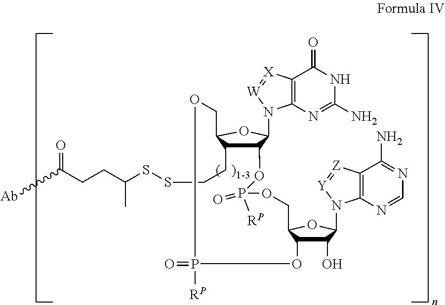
C12C(CCSSC(CCC(=O)[Ab])C)C(OC1N1C3=C(C(=O)NC(N)=N3)[X]=[W]1)COP(=O)([RP])OC1C(O)C(N3C4=C(C(N)=NC=N4)[Z]=[Y]3)OC1COP(=O)([RP])O2
